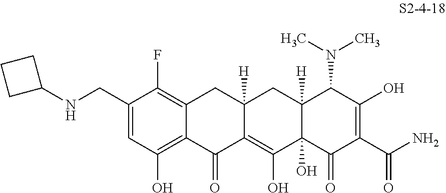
C1(CNC2CCC2)=CC(O)=C2C(=C1F)CC1([H])C(=C(O)C3(O)C([H])(C1)C(N(C)C)C(O)=C(C(=O)N)C3=O)C2=O
